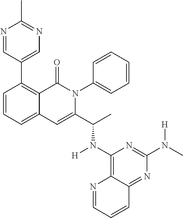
C1=CC=C2C(=C1C1=CN=C(C)N=C1)C(=O)N(C1=CC=CC=C1)C(C(N(C1=C3C(=NC(N([H])C)=N1)C=CC=N3)[H])C)=C2
